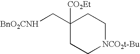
C1[NCO2t-Bu]CCC(C[BnO2CNH])([CO2Et])C1
